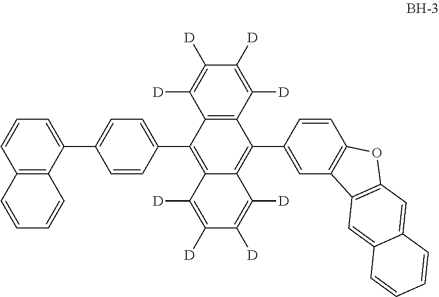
C12=C(C([D])=C([D])C([D])=C1[D])C(C1=CC3=C(C=C1)OC1=C3C=C3C(=C1)C=CC=C3)=C1C(=C2C2=CC=C(C3=CC=CC4=C3C=CC=C4)C=C2)C([D])=C([D])C([D])=C1[D]
